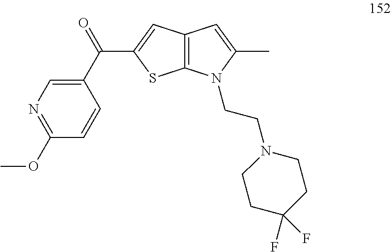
N1=C(OC)C=CC(C(=O)C2=CC3=C(S2)N(CCN2CCC(F)(F)CC2)C(C)=C3)=C1
